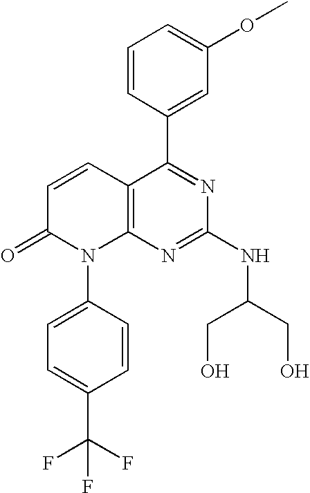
C1=CC(C2=NC(NC(CO)CO)=NC3=C2C=CC(=O)N3C2=CC=C(C(F)(F)F)C=C2)=CC(OC)=C1
